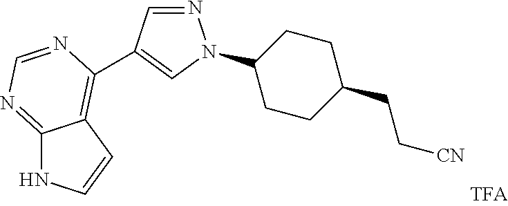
N1=CC(C2=C3C(=NC=N2)NC=C3)=CN1C1CCC(CC[CN])CC1
